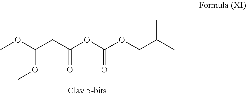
COC(CC(OC(OCC(C)C)=O)=O)OC
